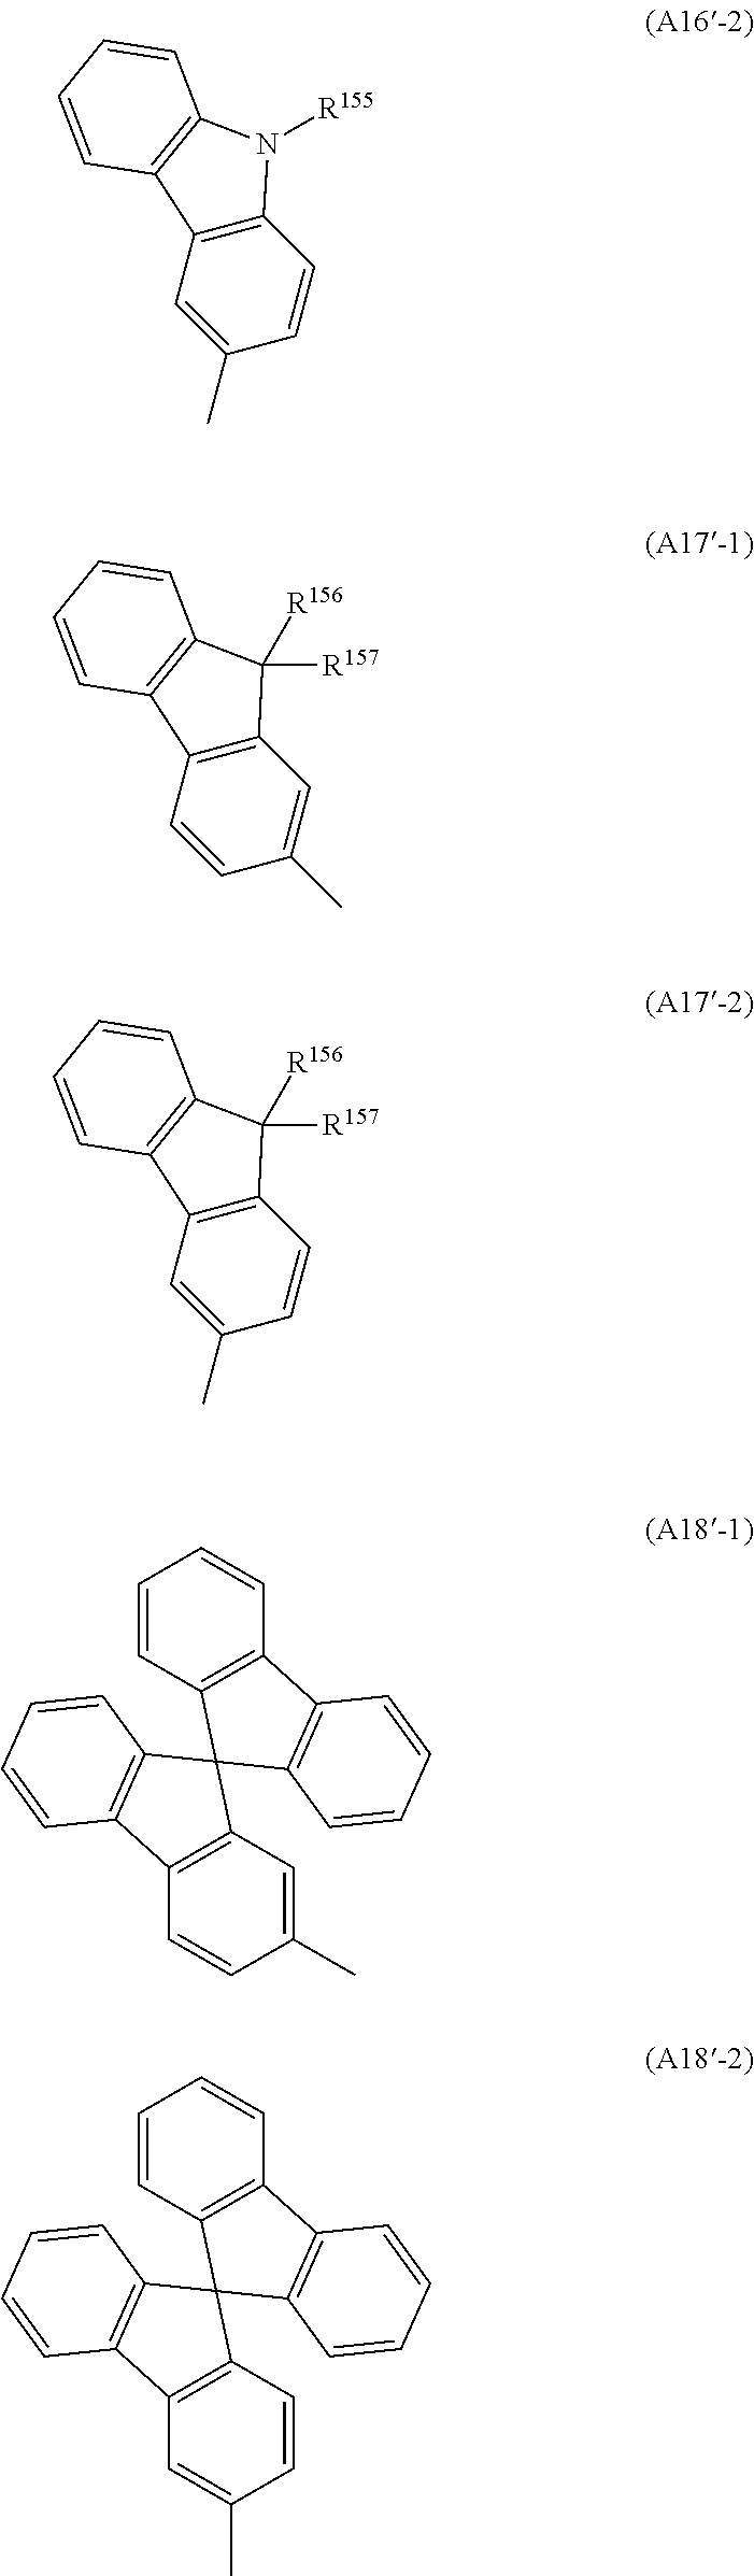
C12=C(C=C(C)C=C1)C1=C(N2[R155])C=CC=C1.C12=C(C=CC(C)=C1)C1=C(C2([R156])[R157])C=CC=C1.C12=C(C=C(C)C=C1)C1=C(C2([R156])[R157])C=CC=C1.C12=C(C=CC(C)=C1)C1=C(C=CC=C1)C21C2=C(C=CC=C2)C2=C1C=CC=C2.C12=C(C=C(C)C=C1)C1=C(C=CC=C1)C21C2=C(C=CC=C2)C2=C1C=CC=C2
